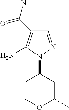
C1(N2N=CC(C(N)=O)=C2N)CCOC(C)C1
